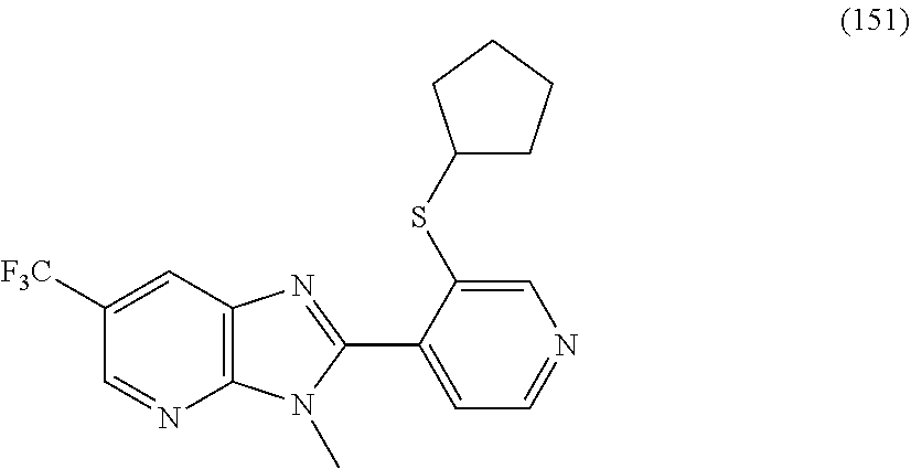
C1([F3C])=CC2=C(N=C1)N(C)C(C1=CC=NC=C1SC1CCCC1)=N2
